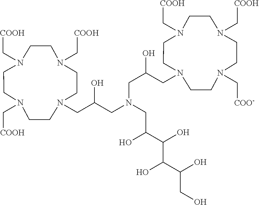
N1(C[COOH])CCN(C[COOH])CCN(C[COOH])CCN(CC(O)CN(CC(C(O)C(C(O)CO)O)O)CC(CN2CCN(C[COOH])CCN(C[COOH])CCN(C[COO-])CC2)O)CC1
